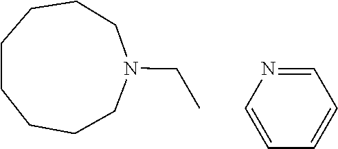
C1CCCCCCN(CC)C1.C1=CC=CC=N1
